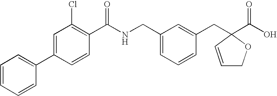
C1=C(C2=CC=CC=C2)C=CC(C(NCC2=CC=CC(CC3(C(O)=O)OCC=C3)=C2)=O)=C1Cl
